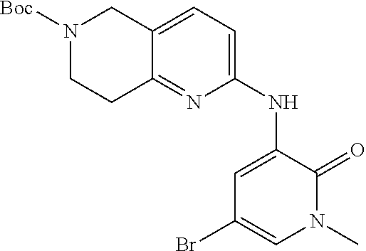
C12=NC(NC3=CC(Br)=CN(C)C3=O)=CC=C1CN([Boc])CC2
